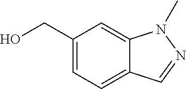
C1(CO)=CC=C2C(=C1)N(C)N=C2
